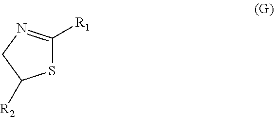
S1C([R1])=NCC1[R2]
